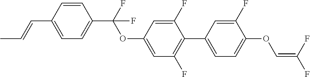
C1=CC(C=CC)=CC=C1C(F)(OC1=CC(F)=C(C2=CC=C(OC=C(F)F)C(F)=C2)C(F)=C1)F
